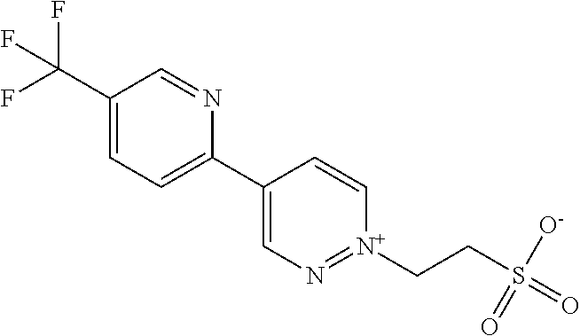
C1(C(F)(F)F)=CC=C(C2=CN=[N+](CCS(=O)([O-])=O)C=C2)N=C1
